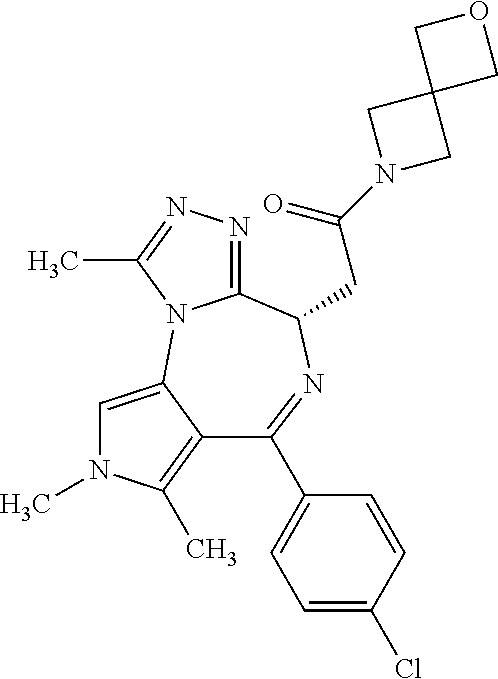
C1=C2C(=C(C)N1C)C(C1=CC=C(Cl)C=C1)=NC(CC(N1CC3(C1)COC3)=O)C1=NN=C(C)N21
